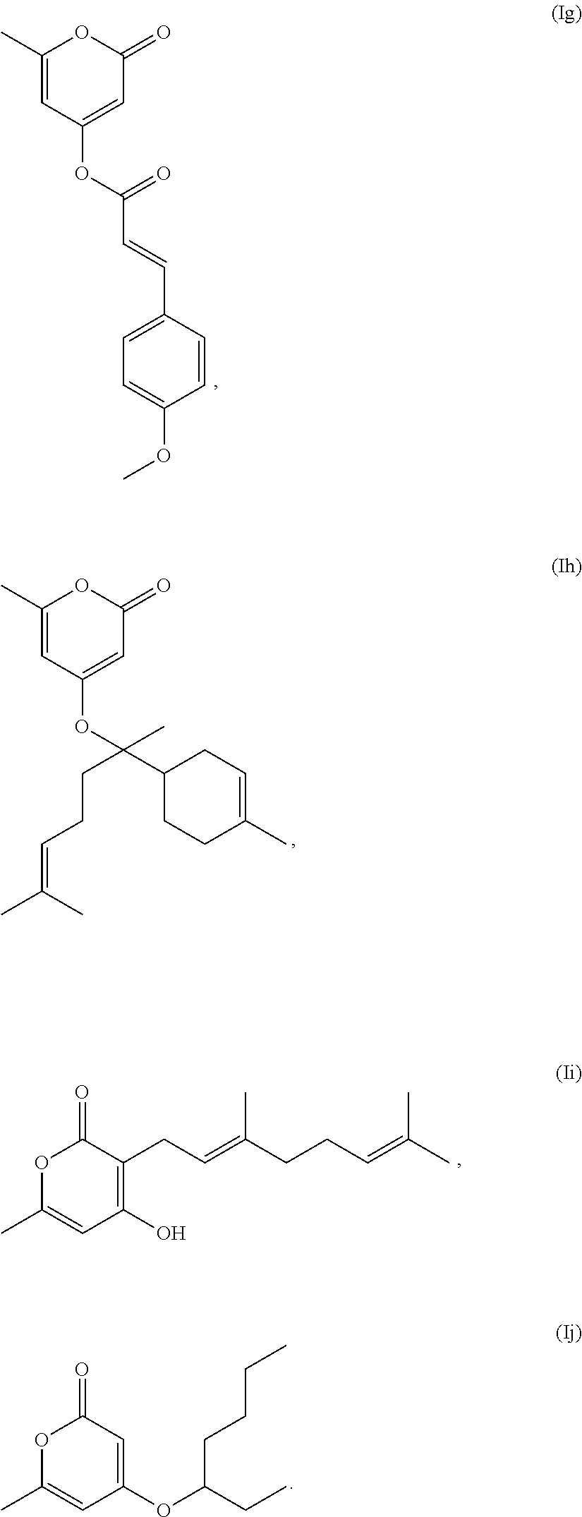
C1(C)=CC(OC(C=CC2=CC=C(OC)C=C2)=O)=CC(=O)O1.C1(C)=CC(OC(C)(C2CCC(C)=CC2)CCC=C(C)C)=CC(=O)O1.O1C(C)=CC(O)=C(CC=C(CCC=C(C)C)C)C1=O.O1C(C)=CC(OC(CC)CCCC)=CC1=O
